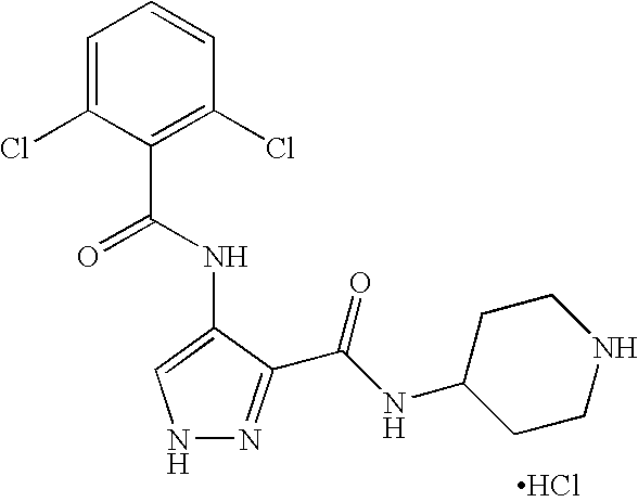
C1=C(Cl)C(C(NC2=CNN=C2C(NC2CCNCC2)=O)=O)=C(Cl)C=C1.Cl
